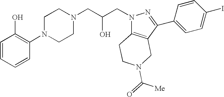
C1=CC=CC(N2CCN(CC(CN3C4=C(CN(C(=O)[Me])CC4)C(C4=CC=C(I)C=C4)=N3)O)CC2)=C1O
